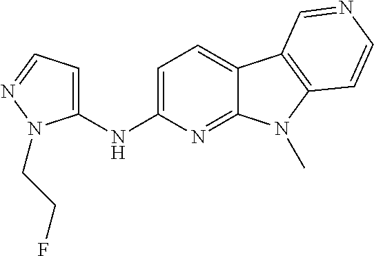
N(C1=CC=C2C(=N1)N(C)C1=C2C=NC=C1)C1=CC=NN1CCF
